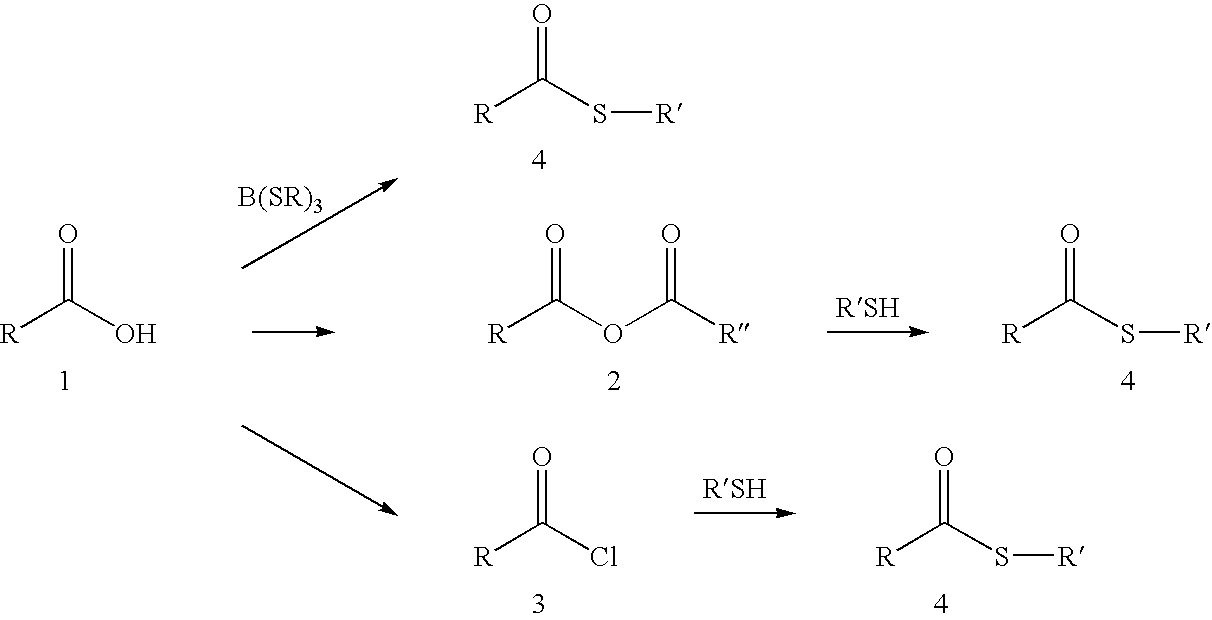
[R]C(O)=O.[R]C(S[R])=O.[R]C(OC([R])=O)=O.[R]C(S[R])=O.[R]C(Cl)=O.[R]C(S[R])=O
